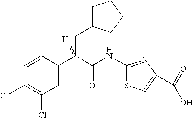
C1=C(C(C(NC2=NC(C(O)=O)=CS2)=O)(CC2CCCC2)[H])C=CC(Cl)=C1Cl
